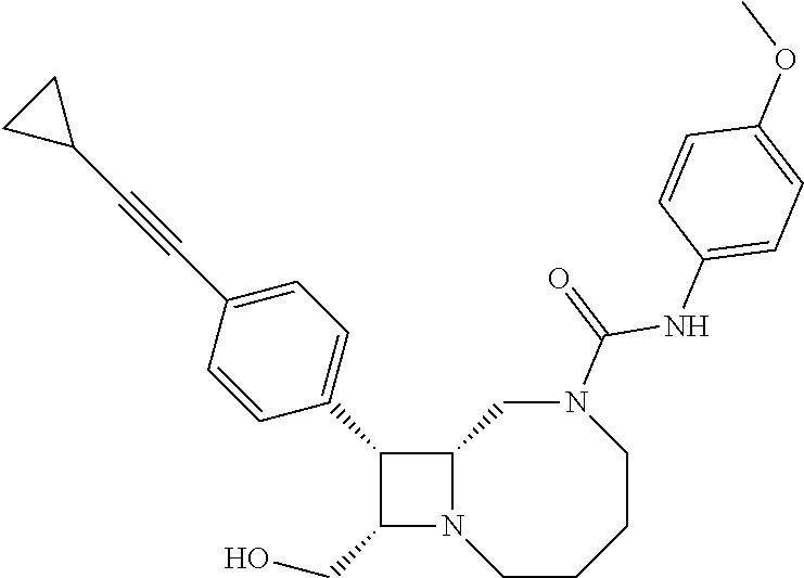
C1(CO)N2C(C1C1=CC=C(C#CC3CC3)C=C1)CN(C(=O)NC1=CC=C(OC)C=C1)CCCC2
